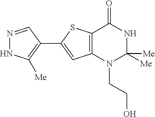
C12=C(N(CCO)C([Me])([Me])NC1=O)C=C(C1=C([Me])NN=C1)S2
